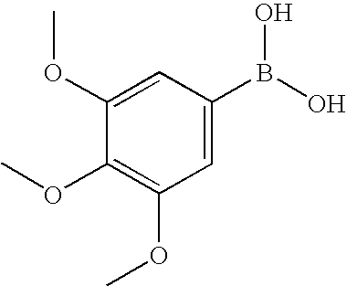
C1=C(B(O)O)C=C(OC)C(OC)=C1OC
